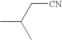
CC(C)C[CN]
